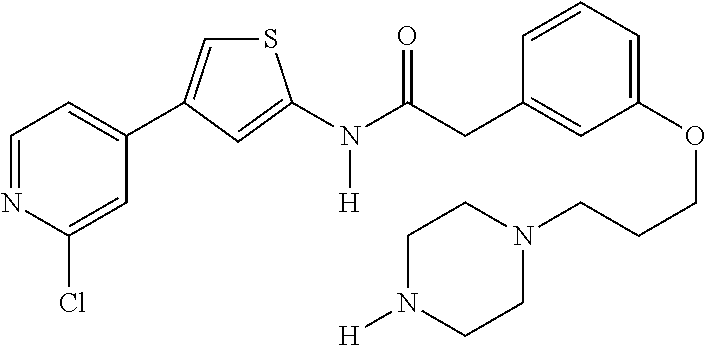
C1=NC(Cl)=CC(C2=CSC(N(C(CC3=CC(OCCCN4CCN([H])CC4)=CC=C3)=O)[H])=C2)=C1
